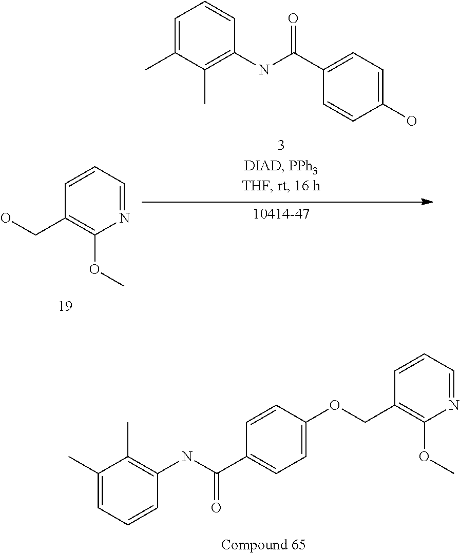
C1=C(C)C(C)=C(NC(C2=CC=C(OCC3=C(OC)N=CC=C3)C=C2)=O)C=C1.C1=C(C)C(C)=C(NC(C2=CC=C(O)C=C2)=O)C=C1.N1=CC=CC(CO)=C1OC
